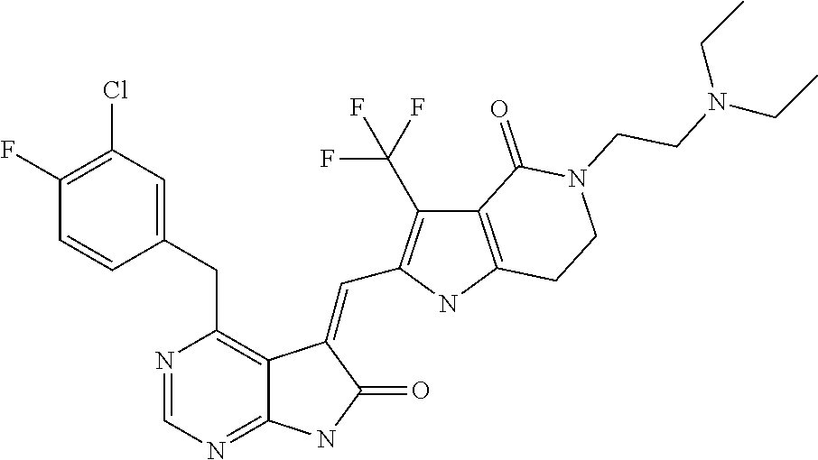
N1=CN=C2C(=C1CC1=CC(Cl)=C(F)C=C1)C(=CC1=C(C(F)(F)F)C3=C(N1)CCN(CCN(CC)CC)C3=O)C(=O)N2
